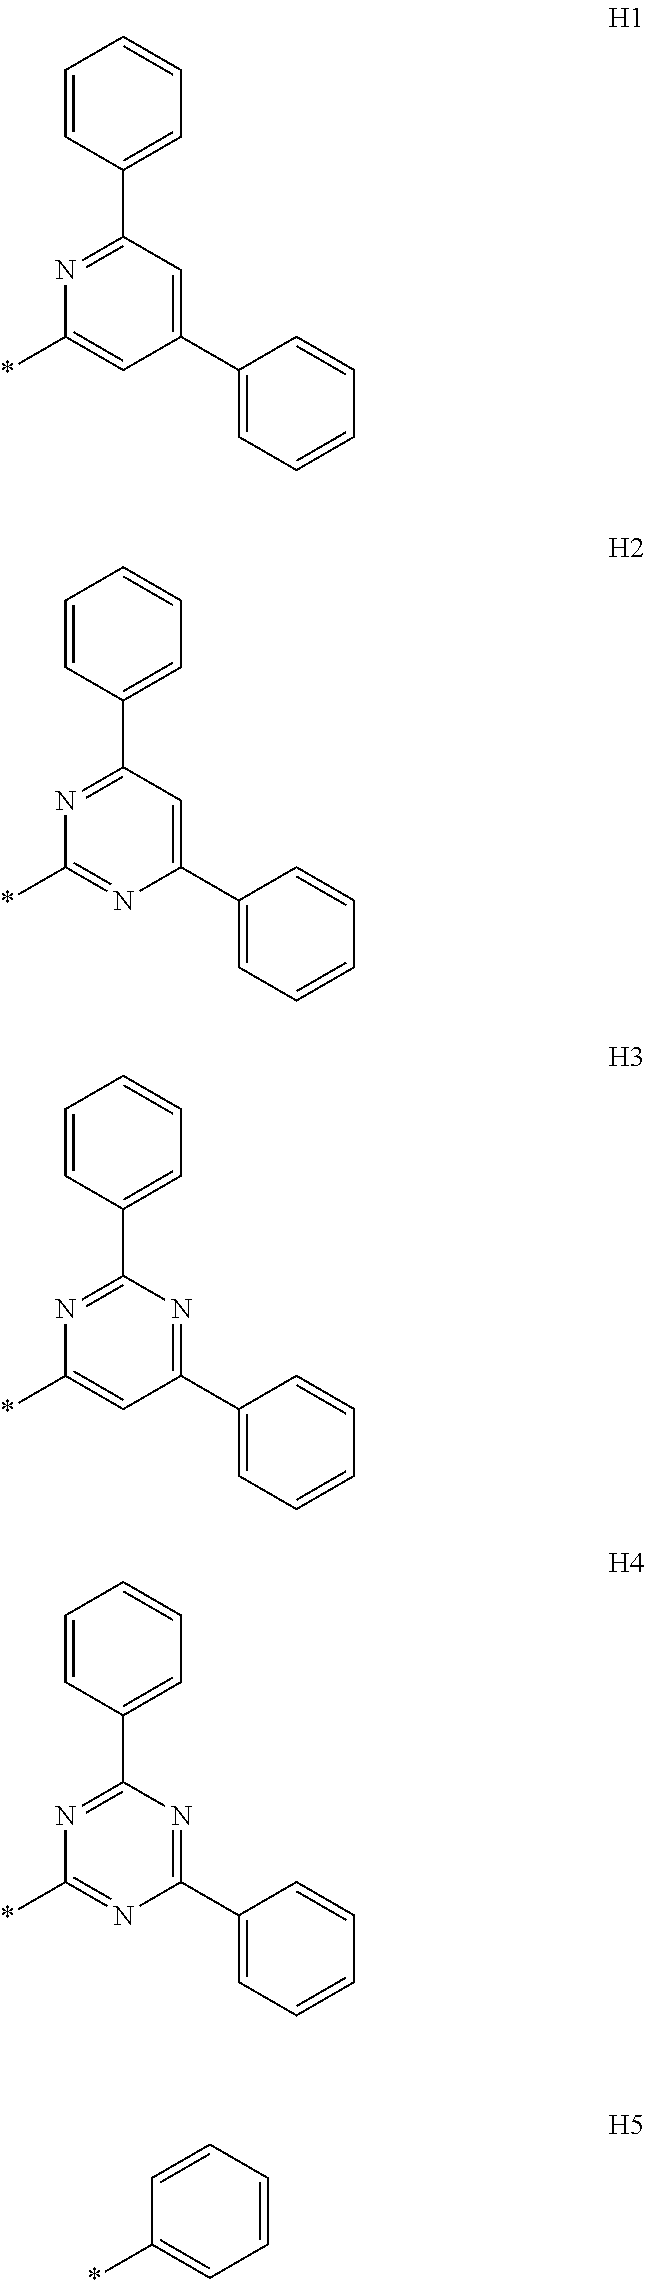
C1=CC(C2=NC(*)=CC(C3=CC=CC=C3)=C2)=CC=C1.C1=CC(C2=NC(*)=NC(C3=CC=CC=C3)=C2)=CC=C1.C1=CC(C2=NC(*)=CC(C3=CC=CC=C3)=N2)=CC=C1.C1=CC(C2=NC(*)=NC(C3=CC=CC=C3)=N2)=CC=C1.C1=CC(*)=CC=C1
